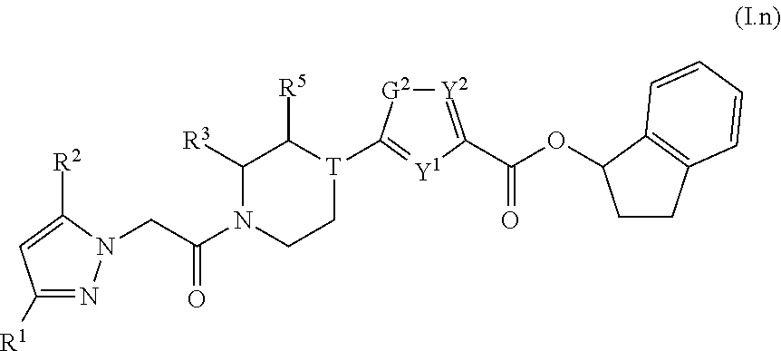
C1([R1])=NN(CC(N2CC[T](C3=[Y1]C(C(=O)OC4CCC5=C4C=CC=C5)=[Y2][G2]3)C([R5])C2[R3])=O)C([R2])=C1
